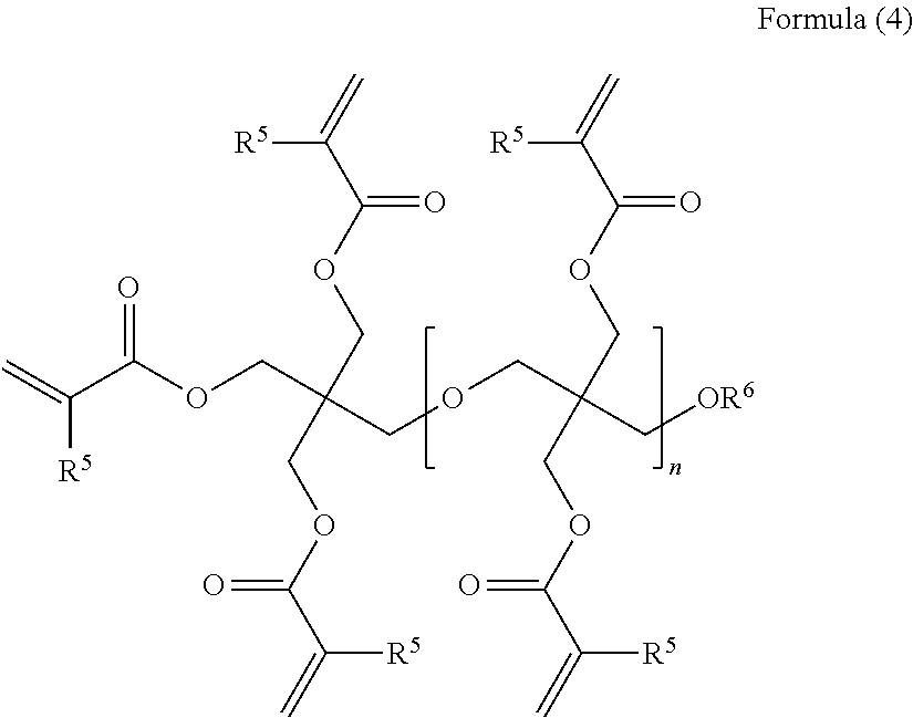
C=C([R5])C(OCC(COC(C(=C)[R5])=O)(COCC(C[OR6])(COC(C(=C)[R5])=O)COC(C(=C)[R5])=O)COC(C(=C)[R5])=O)=O
